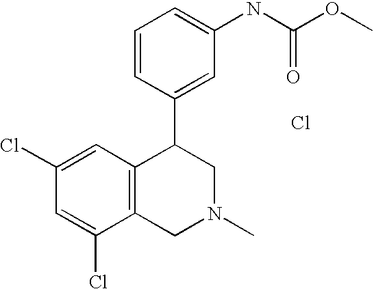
C1(Cl)=CC2=C(C(Cl)=C1)CN(C)CC2C1=CC(NC(=O)OC)=CC=C1.Cl
